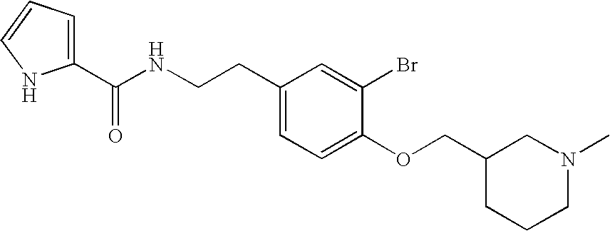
C1(CCNC(C2=CC=CN2)=O)=CC=C(OCC2CCCN(C)C2)C(Br)=C1
